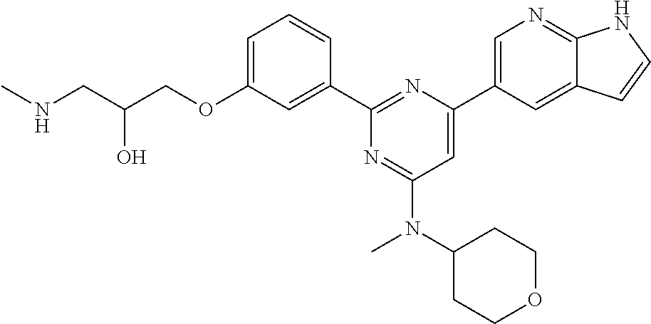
C1=C(OCC(CNC)O)C=C(C2=NC(C3=CN=C4C(=C3)C=CN4)=CC(N(C3CCOCC3)C)=N2)C=C1
